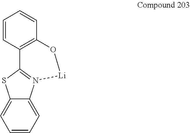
C1=C2C(=CC=C1)SC1=N2[Li]OC2=C1C=CC=C2
